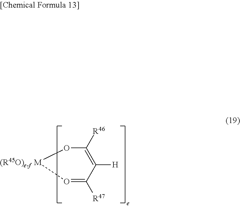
O1=C([R47])C([H])=C([R46])O[(R45O)e-f M]1
